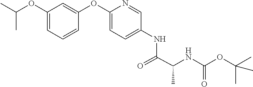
C1(OC(C)C)=CC=CC(OC2=CC=C(NC(C(NC(OC(C)(C)C)=O)C)=O)C=N2)=C1
